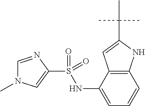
S(=O)(NC1=CC=CC2=C1C=C(C(C)(C)C)N2)(=O)C1=CN(C)C=N1
